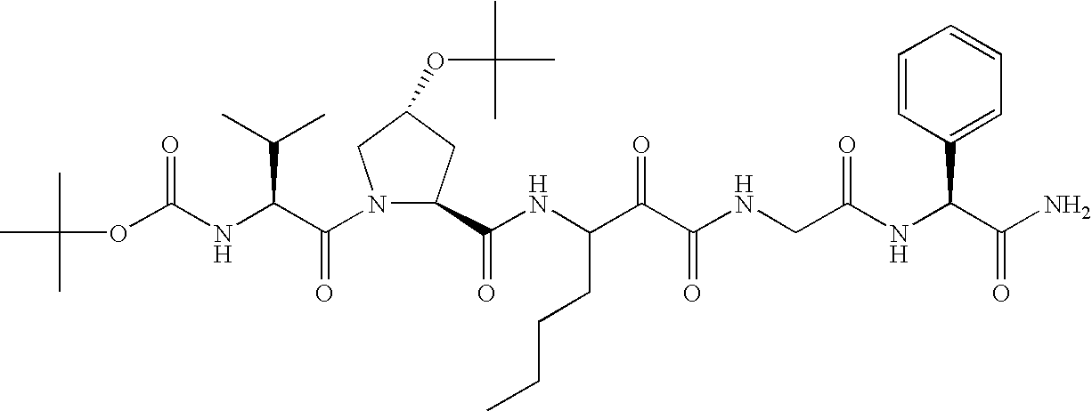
C(NC(C(N1C(C(NC(C(C(NCC(NC(C(N)=O)C2=CC=CC=C2)=O)=O)=O)CCCC)=O)CC(OC(C)(C)C)C1)=O)C(C)C)(=O)OC(C)(C)C
